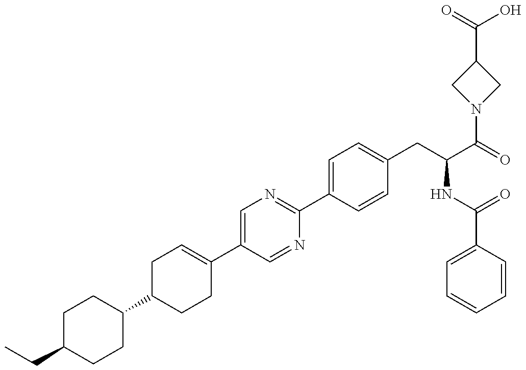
C(C1CCC(C2CCC(C3=CN=C(C4=CC=C(CC(NC(=O)C5=CC=CC=C5)C(N5CC(C(O)=O)C5)=O)C=C4)N=C3)=CC2)CC1)C
